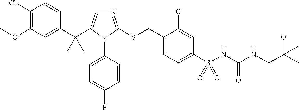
C1(C(C2=CN=C(SCC3=CC=C(S(NC(NCC(C)(O)C)=O)(=O)=O)C=C3Cl)N2C2=CC=C(F)C=C2)(C)C)=CC(OC)=C(Cl)C=C1
